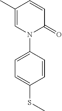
C1(C)=CN(C2=CC=C(SC)C=C2)C(=O)C=C1
